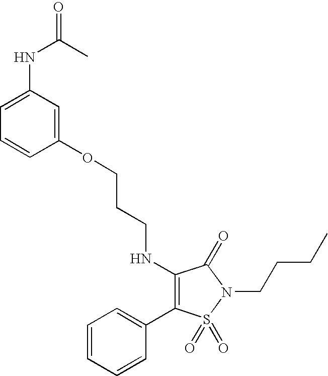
C1(NCCCOC2=CC(NC(=O)C)=CC=C2)=C(C2=CC=CC=C2)S(=O)(=O)N(CCCC)C1=O
